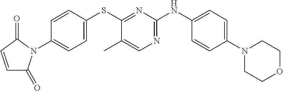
C1(N2C(=O)C=CC2=O)=CC=C(SC2=NC(NC3=CC=C(N4CCOCC4)C=C3)=NC=C2C)C=C1
